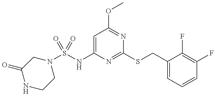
C1=C(NS(N2CC(=O)NCC2)(=O)=O)N=C(SCC2=CC=CC(F)=C2F)N=C1OC
